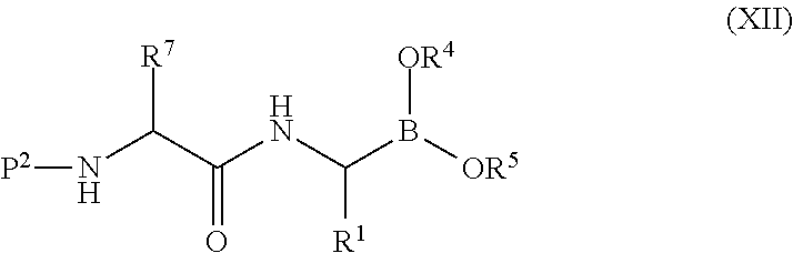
[R7]C(C(NC(B([OR5])[OR4])[R1])=O)N[P2]
